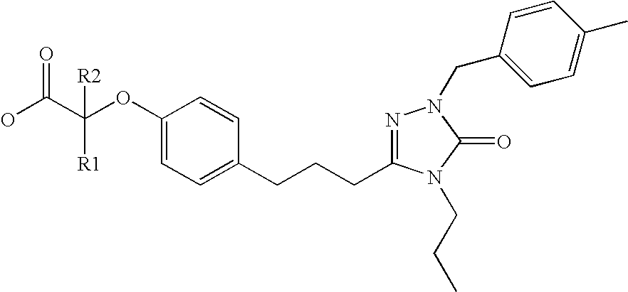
N1=C(CCCC2=CC=C(OC(C(O)=O)([R2])[R1])C=C2)N(CCC)C(=O)N1CC1=CC=C(C)C=C1
